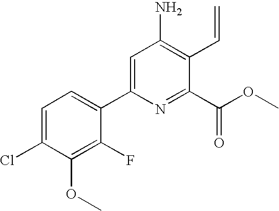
C1=C(Cl)C(OC)=C(F)C(C2=CC(N)=C(C=C)C(C(=O)OC)=N2)=C1
